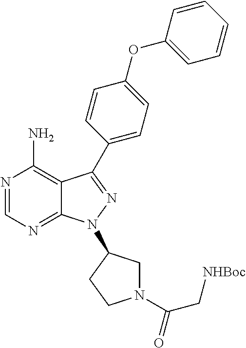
N1=CN=C2C(=C1N)C(C1=CC=C(OC3=CC=CC=C3)C=C1)=NN2C1CN(C(C[NHBoc])=O)CC1
